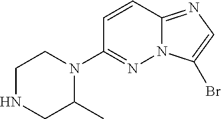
C1=CC2=NC=C(Br)N2N=C1N1CCNCC1C
